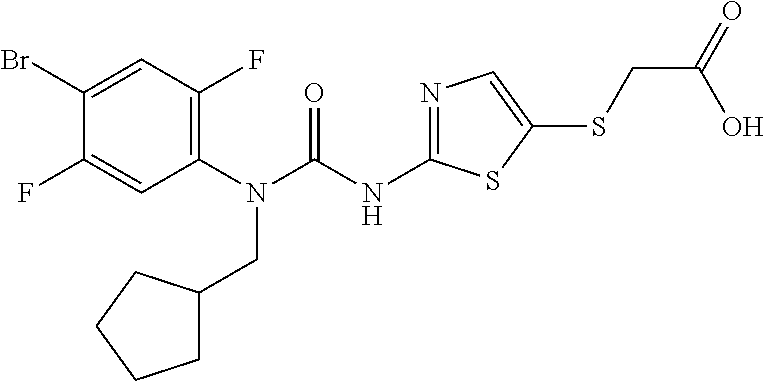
C1(Br)=CC(F)=C(N(C(NC2=NC=C(SCC(=O)O)S2)=O)CC2CCCC2)C=C1F
